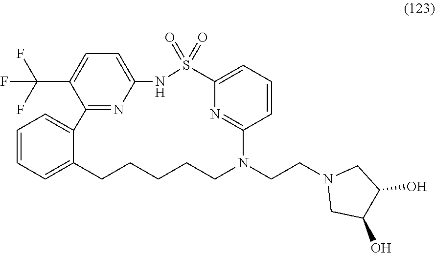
C1=CC=C2C(=C1)C1=NC(=CC=C1C(F)(F)F)NS(=O)(=O)C1=CC=CC(=N1)N(CCN1CC(O)C(O)C1)CCCCC2
